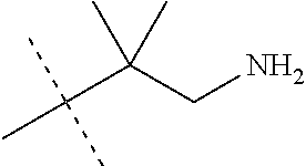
C(C(CN)(C)C)(C)(C)C
